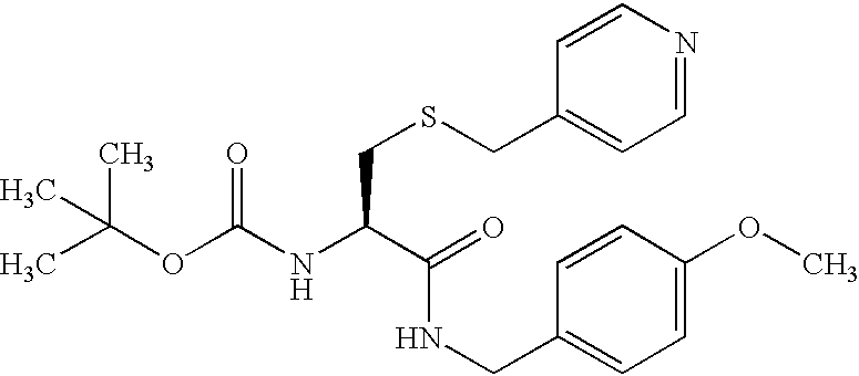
CC(OC(NC(C(NCC1=CC=C(OC)C=C1)=O)CSCC1=CC=NC=C1)=O)(C)C
